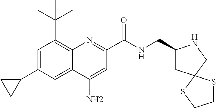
C12=C(C(C)(C)C)C=C(C3CC3)C=C1C(N)=CC(C(NCC1CC3(CN1)SCCS3)=O)=N2
